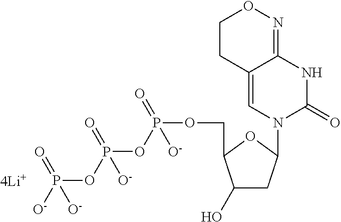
C1CC2=CN(C3CC(O)C(COP(OP(=O)(OP([O-])(=O)[O-])[O-])(=O)[O-])O3)C(=O)NC2=NO1
